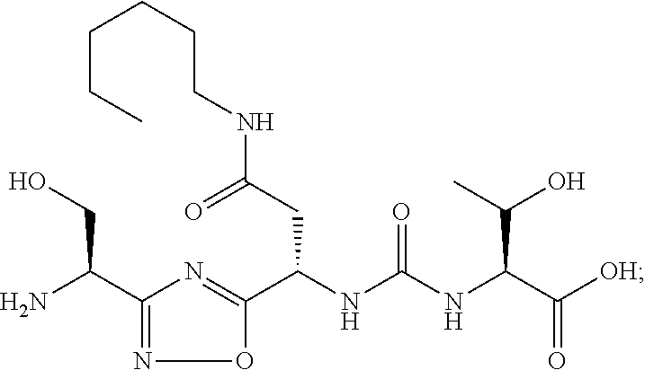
NC(C1=NOC(C(NC(NC(C([OH])=O)C(C)O)=O)CC(NCCCCCC)=O)=N1)CO
